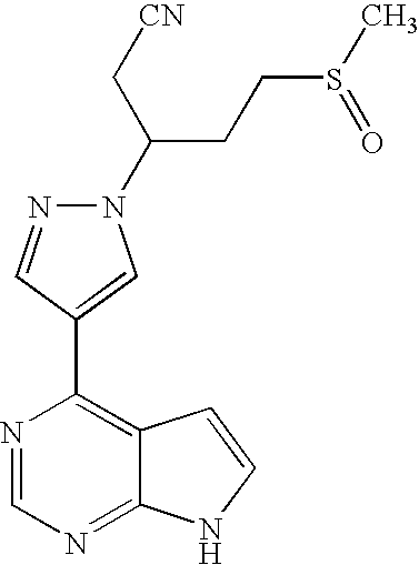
N1(C(C[CN])CCS(C)=O)N=CC(C2=C3C(=NC=N2)NC=C3)=C1
